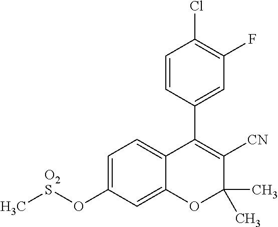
C1(C2=C([CN])C(C)(C)OC3=CC(O[O2S]C)=CC=C23)=CC(F)=C(Cl)C=C1
